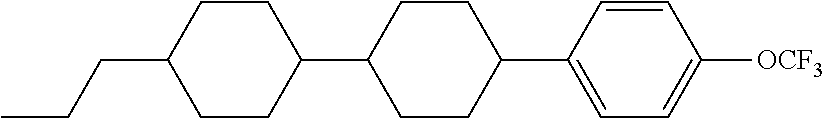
C(CC1CCC(C2CCC(C3=CC=C([OCF3])C=C3)CC2)CC1)C
